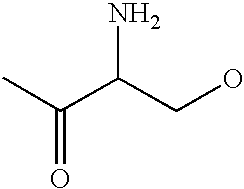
CC(C(CO)N)=O
